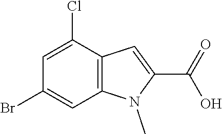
C12=C(C(Cl)=CC(Br)=C1)C=C(C(=O)O)N2C
